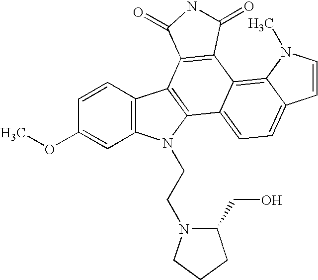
C1=CC2=C(C=C1OC)N(CCN1C(CO)CCC1)C1=C2C2=C(C3=C4C(=CC=C13)C=CN4C)C(=O)NC2=O
